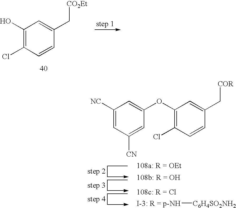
C1(O)=C(Cl)C=CC(C[CO2Et])=C1.[I-3: R = p-NH][C6H4SO2NH2].C1(OC2=CC([NC])=CC([CN])=C2)=C(Cl)C=CC(C[COR])=C1
